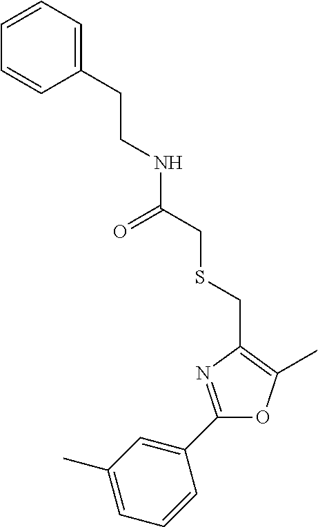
C1(C2=CC(C)=CC=C2)=NC(CSCC(=O)NCCC2=CC=CC=C2)=C(C)O1
